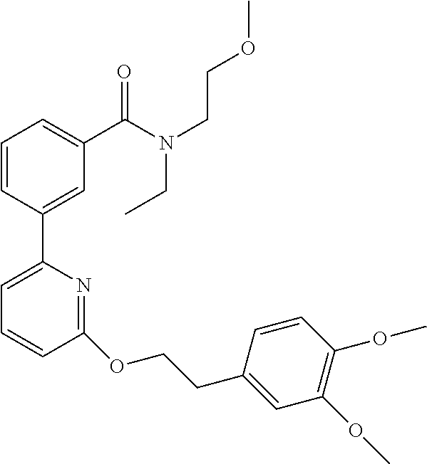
C1=CC(C2=CC=CC(OCCC3=CC(OC)=C(OC)C=C3)=N2)=CC(C(N(CCOC)CC)=O)=C1
